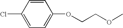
C1=CC(Cl)=CC=C1OCCOC
